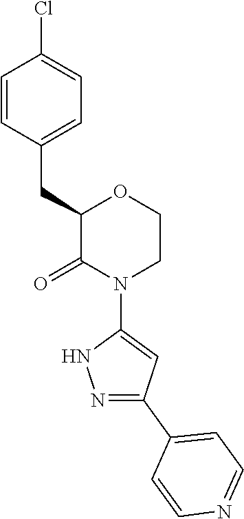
C1=CC(CC2C(=O)N(C3=CC(C4=CC=NC=C4)=NN3)CCO2)=CC=C1Cl
